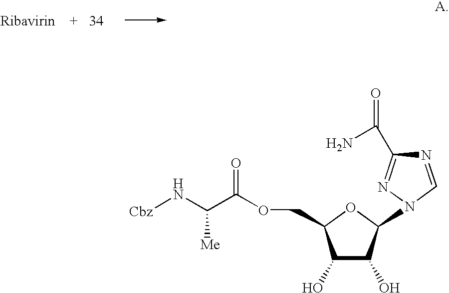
N1=CN(C2C(O)C(O)C(COC(=O)C(N[Cbz])[Me])O2)N=C1C(N)=O
